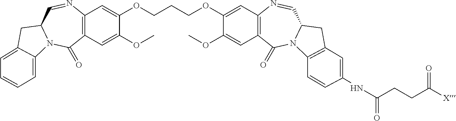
C12=C(C=C(OC)C(OCCCOC3=CC4=C(C=C3OC)C(=O)N3C(C=N4)CC4=C3C=CC(NC(=O)CCC([X])=O)=C4)=C1)C(=O)N1C(C=N2)CC2=CC=CC=C12
